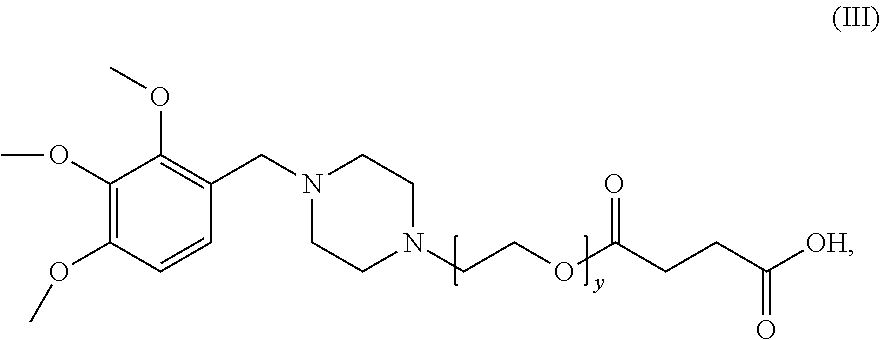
N1(CCOC(CCC([OH])=O)=O)CCN(CC2=C(OC)C(OC)=C(OC)C=C2)CC1
